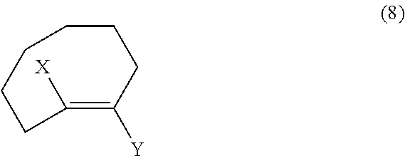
C1([X])=C([Y])CCCCCC1
